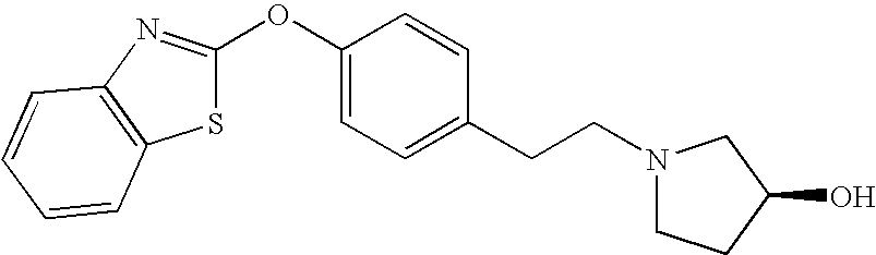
S1C(OC2=CC=C(CCN3CCC(O)C3)C=C2)=NC2=C1C=CC=C2
